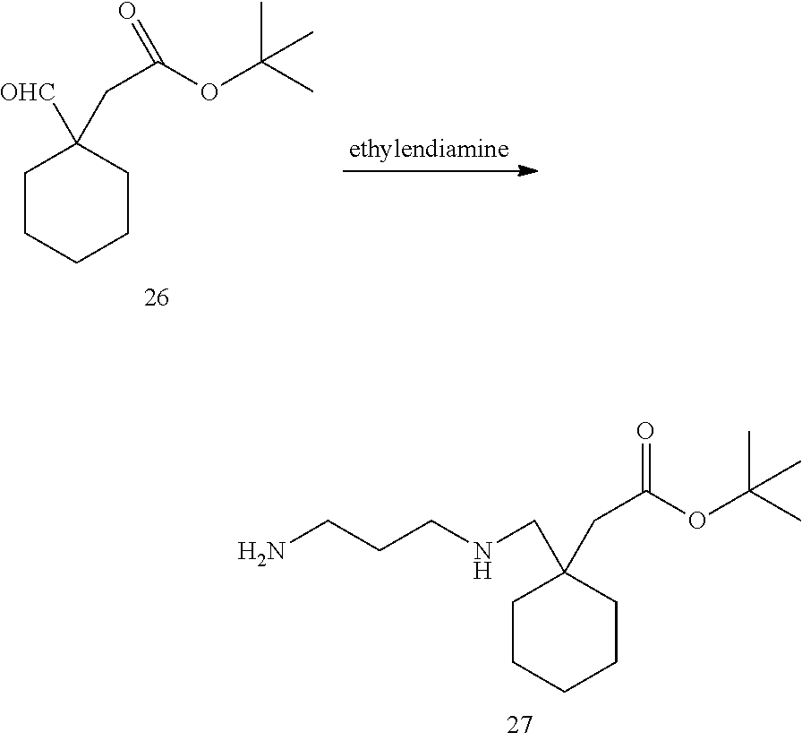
C1CCCCC1(CNCCCN)CC(OC(C)(C)C)=O.C1CCCCC1([OHC])CC(OC(C)(C)C)=O
